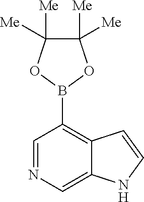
C1([Me])([Me])C([Me])([Me])OB(C2=C3C(=CN=C2)NC=C3)O1
